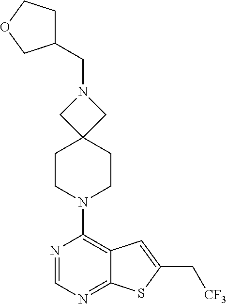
C(N1CC2(C1)CCN(C1=C3C(=NC=N1)SC(C[CF3])=C3)CC2)C1CCOC1
